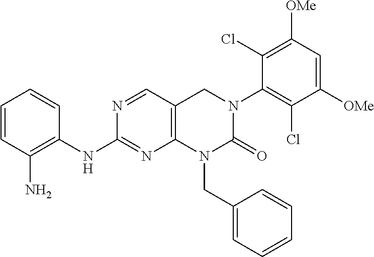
C1(NC2=C(N)C=CC=C2)=NC2=C(CN(C3=C(Cl)C([OMe])=CC([OMe])=C3Cl)C(=O)N2CC2=CC=CC=C2)C=N1
